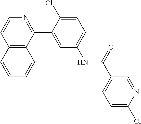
C12=C(C(C3=CC(NC(C4=CC=C(Cl)N=C4)=O)=CC=C3Cl)=NC=C1)C=CC=C2
